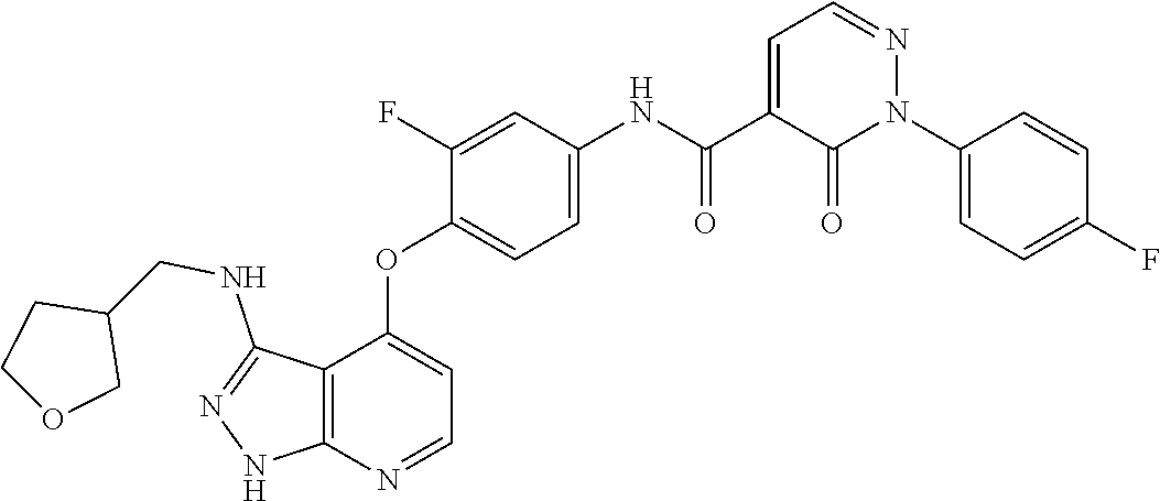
N1(C2=CC=C(F)C=C2)N=CC=C(C(NC2=CC=C(OC3=CC=NC4=C3C(NCC3COCC3)=NN4)C(F)=C2)=O)C1=O
